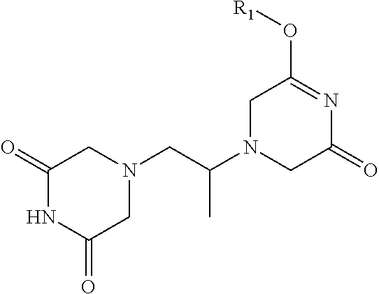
C1(=O)NC(=O)CN(CC(N2CC(=O)N=C(O[R1])C2)C)C1
